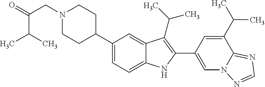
C1(C2CCN(CC(C(C)C)=O)CC2)=CC=C2C(=C1)C(C(C)C)=C(C1=CN3C(=NC=N3)C(C(C)C)=C1)N2
